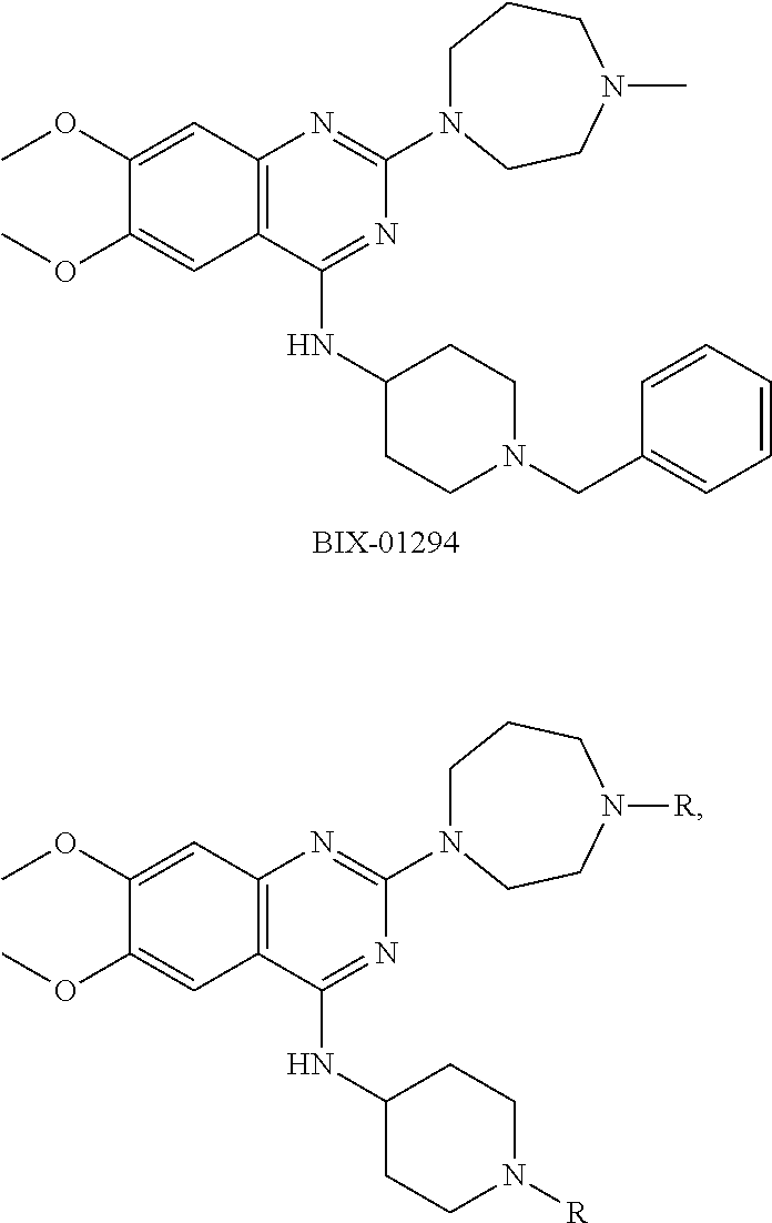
C12=C(C(NC3CCN(CC4=CC=CC=C4)CC3)=NC(N3CCCN(C)CC3)=N1)C=C(OC)C(OC)=C2.C12=C(C(NC3CCN([R])CC3)=NC(N3CCCN([R])CC3)=N1)C=C(OC)C(OC)=C2
